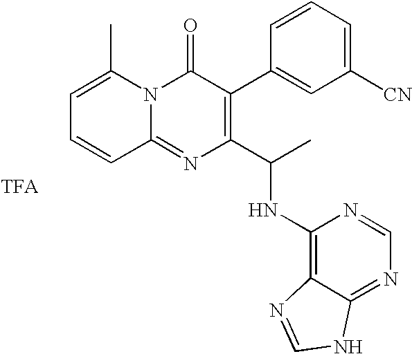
C1=C(C)N2C(=NC(C(C)NC3=C4C(=NC=N3)NC=N4)=C(C3=CC([CN])=CC=C3)C2=O)C=C1
